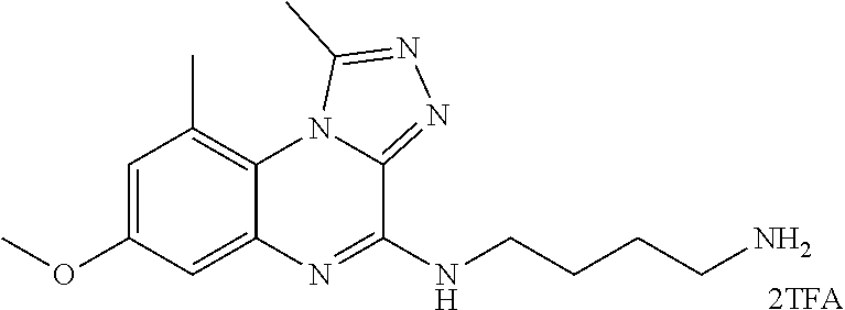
[2TFA].COC1=CC(C)=C2C(=C1)N=C(NCCCCN)C1=NN=C(C)N21
